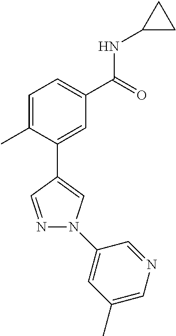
C1=C(C)C(C2=CN(C3=CC(C)=CN=C3)N=C2)=CC(C(=O)NC2CC2)=C1
